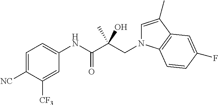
C1=C([NC])C([CF3])=CC(NC(C(CN2C=C(C)C3=C2C=CC(F)=C3)(C)O)=O)=C1
